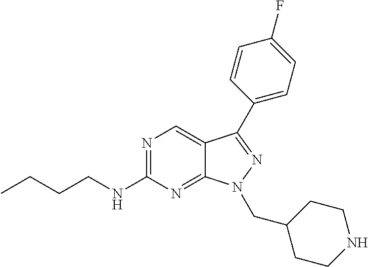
N1=C(NCCCC)N=C2C(=C1)C(C1=CC=C(F)C=C1)=NN2CC1CCNCC1
